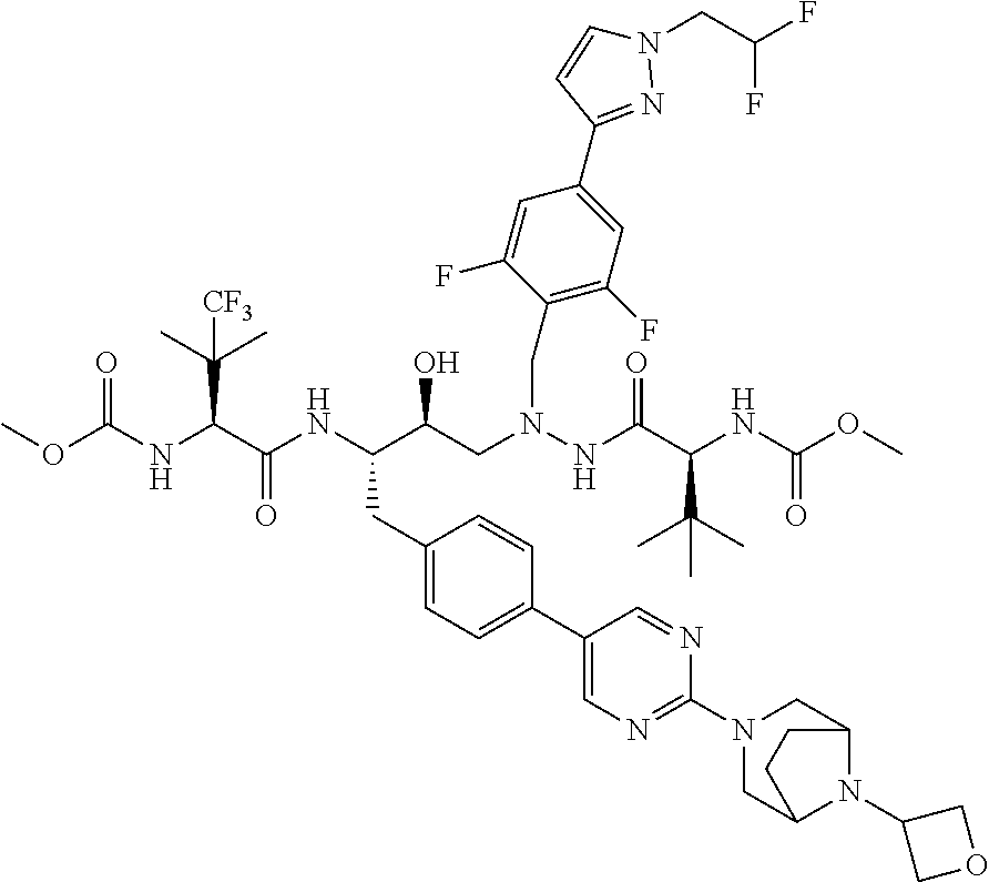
COC(NC(C(NC(C(CN(NC(C(C(C)(C)C)NC(OC)=O)=O)CC1=C(F)C=C(C2=NN(CC(F)F)C=C2)C=C1F)O)CC1=CC=C(C2=CN=C(N3CC4N(C5COC5)C(C3)CC4)N=C2)C=C1)=O)C(C)(C)[CF3])=O
